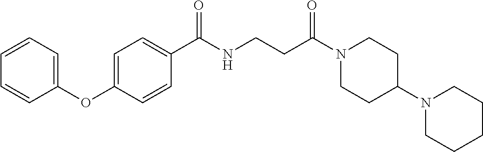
C1(OC2=CC=C(C(NCCC(N3CCC(N4CCCCC4)CC3)=O)=O)C=C2)=CC=CC=C1
